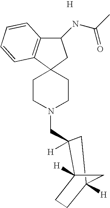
C12(CCN(CC3([H])C4([H])CCC([H])(C3)C4)CC1)CC(NC(=O)C)C1=C2C=CC=C1.[H]
